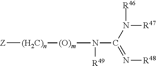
[(H2C)n]([Z])[(O)m]N(C(N([R47])[R46])=N[R48])[R49]
